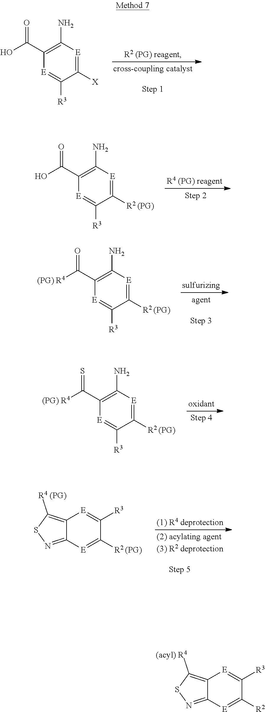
C12=C([(acyl) R4])SN=C1[E]=C([R2])C([R3])=[E]2.C1(C(O)=O)=C(N)[E]=C([X])C([R3])=[E]1.C1(C(O)=O)=C(N)[E]=C([R2 (PG)])C([R3])=[E]1.C1(C([(PG) R4])=O)=C(N)[E]=C([R2 (PG)])C([R3])=[E]1.C1(C([(PG) R4])=S)=C(N)[E]=C([R2 (PG)])C([R3])=[E]1.C12=C([R4 (PG)])SN=C1[E]=C([R2 (PG)])C([R3])=[E]2
